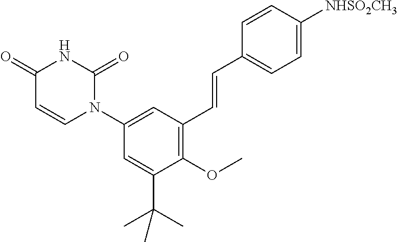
C1(N2C(=O)NC(=O)C=C2)=CC(C=CC2=CC=C([NHSO2CH3])C=C2)=C(OC)C(C(C)(C)C)=C1
